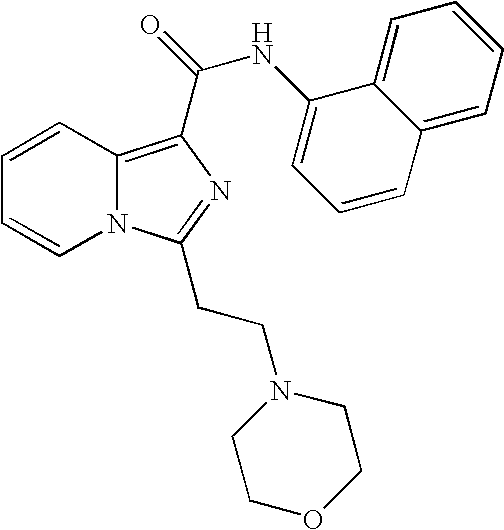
C1=CC2=C(C(=O)NC3=CC=CC4=CC=CC=C34)N=C(CCN3CCOCC3)N2C=C1
